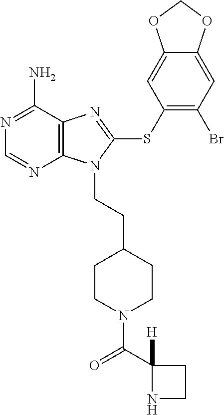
C12=C(C(N)=NC=N1)N=C(SC1=C(Br)C=C3C(=C1)OCO3)N2CCC1CCN(C(C2([H])NCC2)=O)CC1
